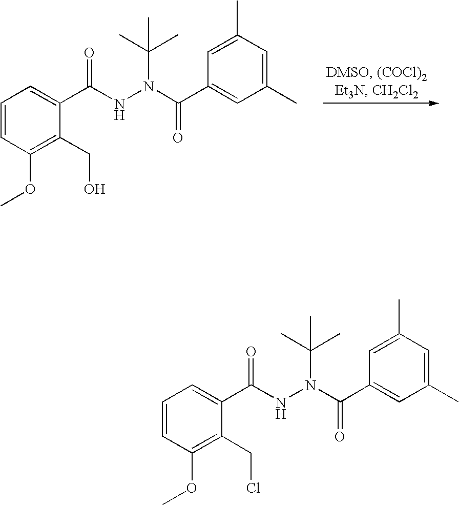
C1(CO)=C(OC)C=CC=C1C(NN(C(C)(C)C)C(C1=CC(C)=CC(C)=C1)=O)=O.C1(CCl)=C(OC)C=CC=C1C(NN(C(C)(C)C)C(C1=CC(C)=CC(C)=C1)=O)=O
